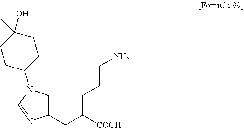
C1(CC([COOH])CCCN)=CN(C2CCC(C)(O)CC2)C=N1
